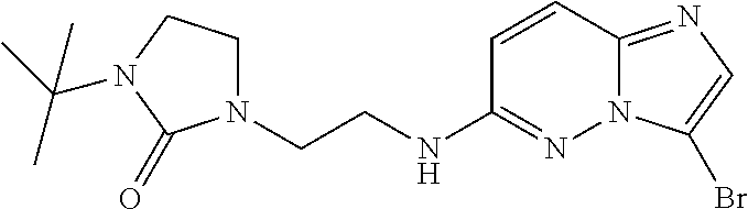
C1=CC2=NC=C(Br)N2N=C1NCCN1CCN(C(C)(C)C)C1=O
